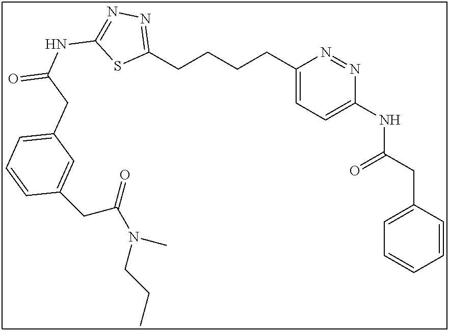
C1(CCCCC2=NN=C(NC(=O)CC3=CC=CC(CC(N(CCC)C)=O)=C3)S2)=CC=C(NC(CC2=CC=CC=C2)=O)N=N1
